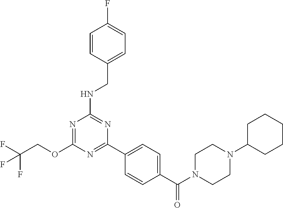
O(C1=NC(NCC2=CC=C(F)C=C2)=NC(C2=CC=C(C(N3CCN(C4CCCCC4)CC3)=O)C=C2)=N1)CC(F)(F)F
